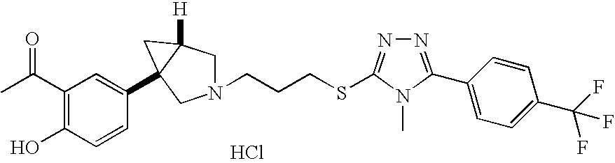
C(N1CC2([H])C(C3=CC(C(C)=O)=C(O)C=C3)(C1)C2)CCSC1=NN=C(C2=CC=C(C(F)(F)F)C=C2)N1C.Cl
